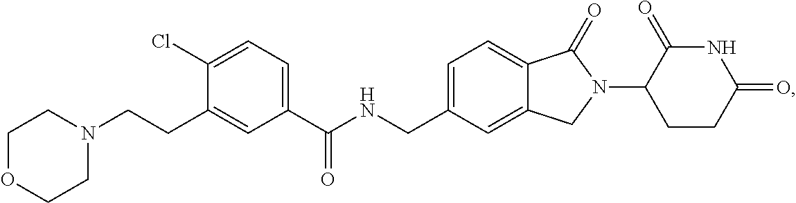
C(NCC1=CC=C2C(=C1)CN(C1CCC(=O)NC1=O)C2=O)(C1=CC=C(Cl)C(CCN2CCOCC2)=C1)=O
